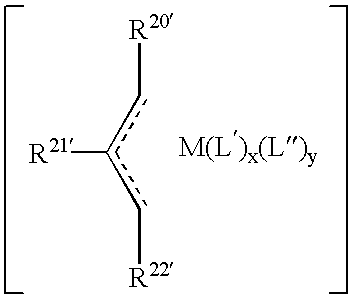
[R20]cc(c[R22])[R21]
